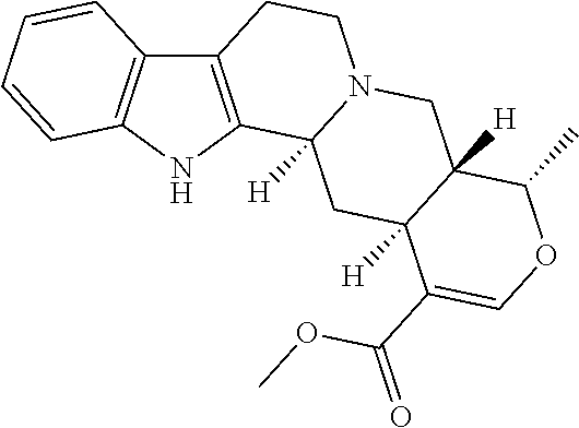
C12=C(NC3=C1CCN1C3([H])CC3([H])C([H])(C1)C(C)OC=C3C(=O)OC)C=CC=C2
